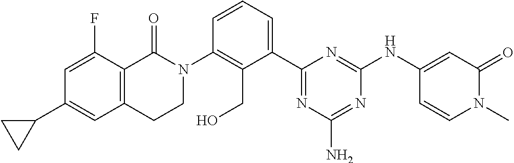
C12=C(C(=O)N(C3=C(CO)C(C4=NC(N)=NC(NC5=CC(=O)N(C)C=C5)=N4)=CC=C3)CC1)C(F)=CC(C1CC1)=C2
